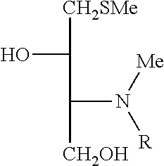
[CH2SMe]C(O)C([CH2OH])N([Me])[R]
